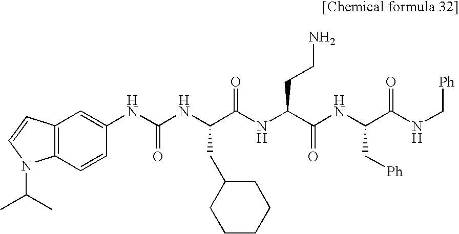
C12=C(C=CC(NC(NC(C(NC(C(NC(C(NC[Ph])=O)C[Ph])=O)CCN)=O)CC3CCCCC3)=O)=C1)N(C(C)C)C=C2
